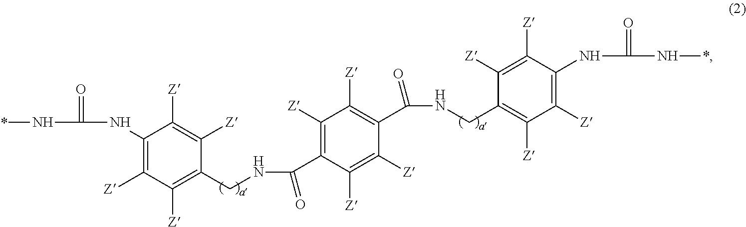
*NC(NC1=C([Z])C([Z])=C(CNC(=O)C2=C([Z])C([Z])=C(C(NCC3=C([Z])C([Z])=C(NC(=O)N*)C([Z])=C3[Z])=O)C([Z])=C2[Z])C([Z])=C1[Z])=O
